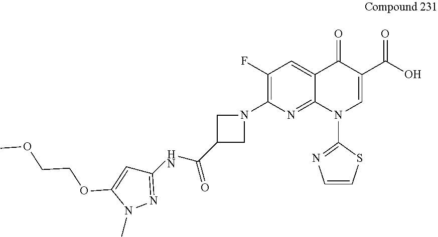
C1(F)=C(N2CC(C(NC3=NN(C)C(OCCOC)=C3)=O)C2)N=C2C(=C1)C(=O)C(C(O)=O)=CN2C1=NC=CS1
